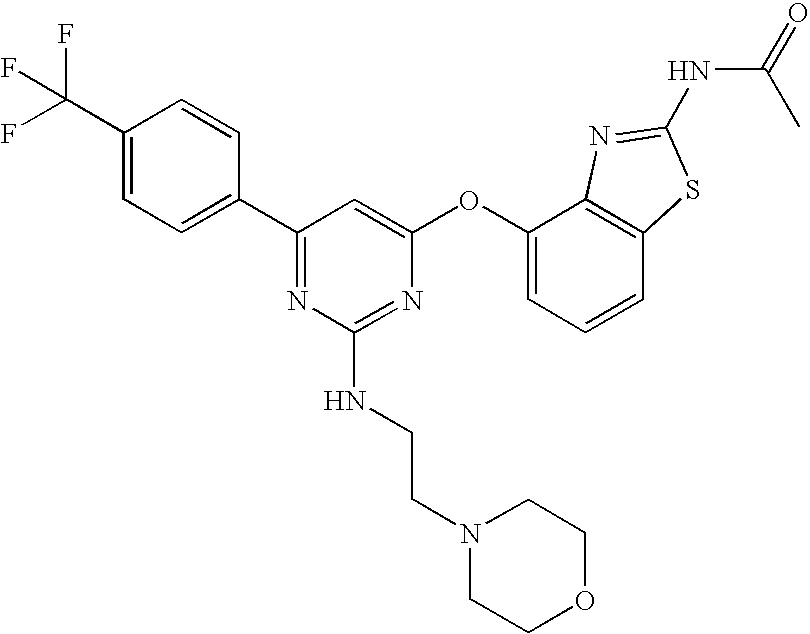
C1(C(F)(F)F)=CC=C(C2=NC(NCCN3CCOCC3)=NC(OC3=CC=CC4=C3N=C(NC(C)=O)S4)=C2)C=C1
